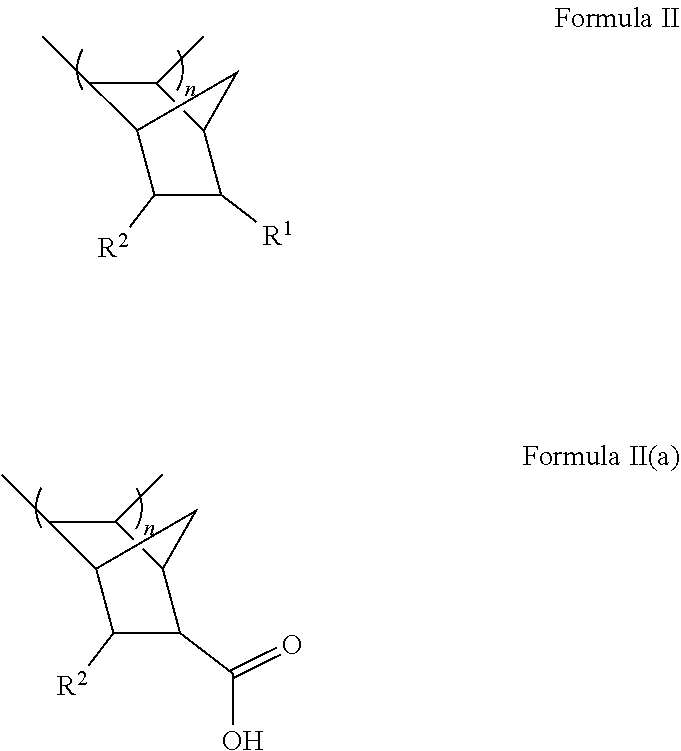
C1(C)C2C([R2])C([R1])C(C1C)C2.C1(C)C2C([R2])C(C(O)=O)C(C1C)C2
